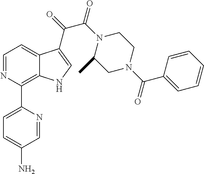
C1=NC(C2=CC=C(N)C=N2)=C2C(=C1)C(C(=O)C(N1C(C)CN(C(C3=CC=CC=C3)=O)CC1)=O)=CN2
